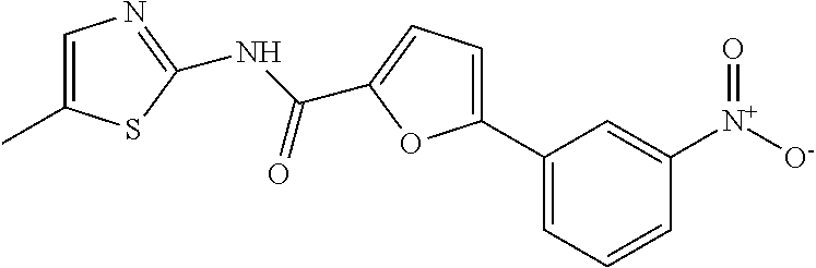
C1(C2=CC=C(C(NC3=NC=C(C)S3)=O)O2)=CC=CC([N+]([O-])=O)=C1
